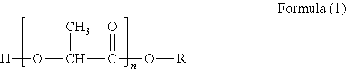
O([H])C(C(O[R])=O)C
